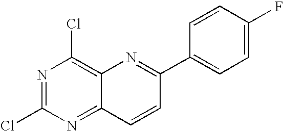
N1=C(Cl)N=C2C(=C1Cl)N=C(C1=CC=C(F)C=C1)C=C2
